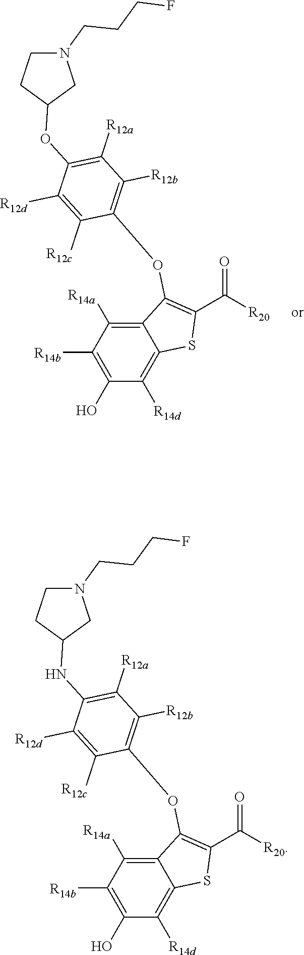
C12=C([R14a])C([R14b])=C(O)C([R14d])=C1SC(C([R20])=O)=C2OC1=C([R12b])C([R12a])=C(OC2CCN(CCCF)C2)C([R12d])=C1[R12c].C12=C([R14a])C([R14b])=C(O)C([R14d])=C1SC(C([R20])=O)=C2OC1=C([R12b])C([R12a])=C(NC2CCN(CCCF)C2)C([R12d])=C1[R12c]
